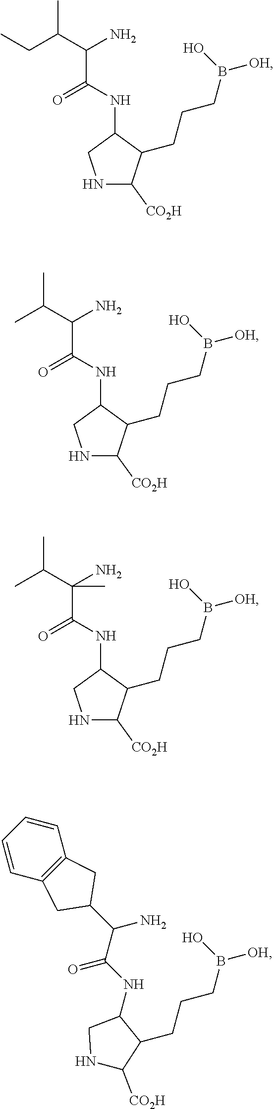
N1C([CO2H])C(CCCB([OH])O)C(NC(C(C(CC)C)N)=O)C1.N1C([CO2H])C(CCCB([OH])O)C(NC(C(C(C)C)N)=O)C1.N1C([CO2H])C(CCCB([OH])O)C(NC(C(C(C)C)(N)C)=O)C1.N1C([CO2H])C(CCCB([OH])O)C(NC(C(C2CC3=C(C2)C=CC=C3)N)=O)C1
